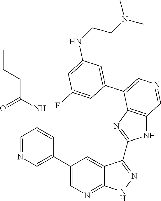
C1=C(C2=CN=CC3=C2N=C(C2=NNC4=NC=C(C5=CN=CC(NC(CCC)=O)=C5)C=C42)N3)C=C(F)C=C1NCCN(C)C
